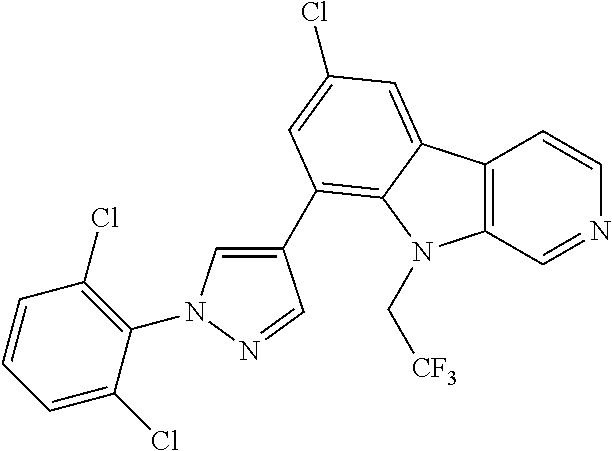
C12=C(C=NC=C1)N(C[CF3])C1=C(C3=CN(C4=C(Cl)C=CC=C4Cl)N=C3)C=C(Cl)C=C21
